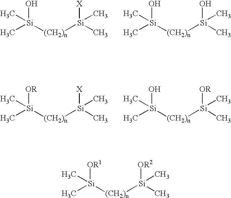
C[Si]([(CH2)n][Si](C)([OR2])C)([OR1])C.C[Si]([(CH2)n][Si](C)([X])C)(O)C.C[Si]([(CH2)n][Si](C)(O)C)(O)C.C[Si]([(CH2)n][Si](C)([X])C)([OR])C.C[Si]([(CH2)n][Si](C)([OR])C)(O)C
